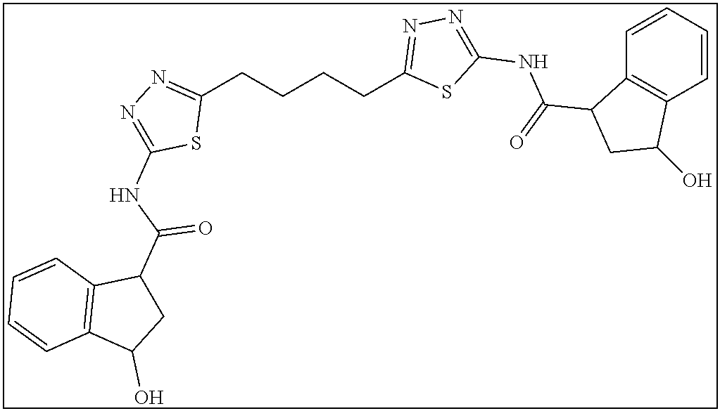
C1(CCCCC2=NN=C(NC(=O)C3C4=C(C=CC=C4)C(O)C3)S2)=NN=C(NC(C2C3=C(C(O)C2)C=CC=C3)=O)S1
